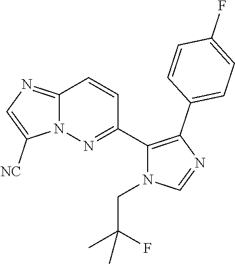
C12=NC=C([NC])N1N=C(C1=C(C3=CC=C(F)C=C3)N=CN1CC(C)(F)C)C=C2
